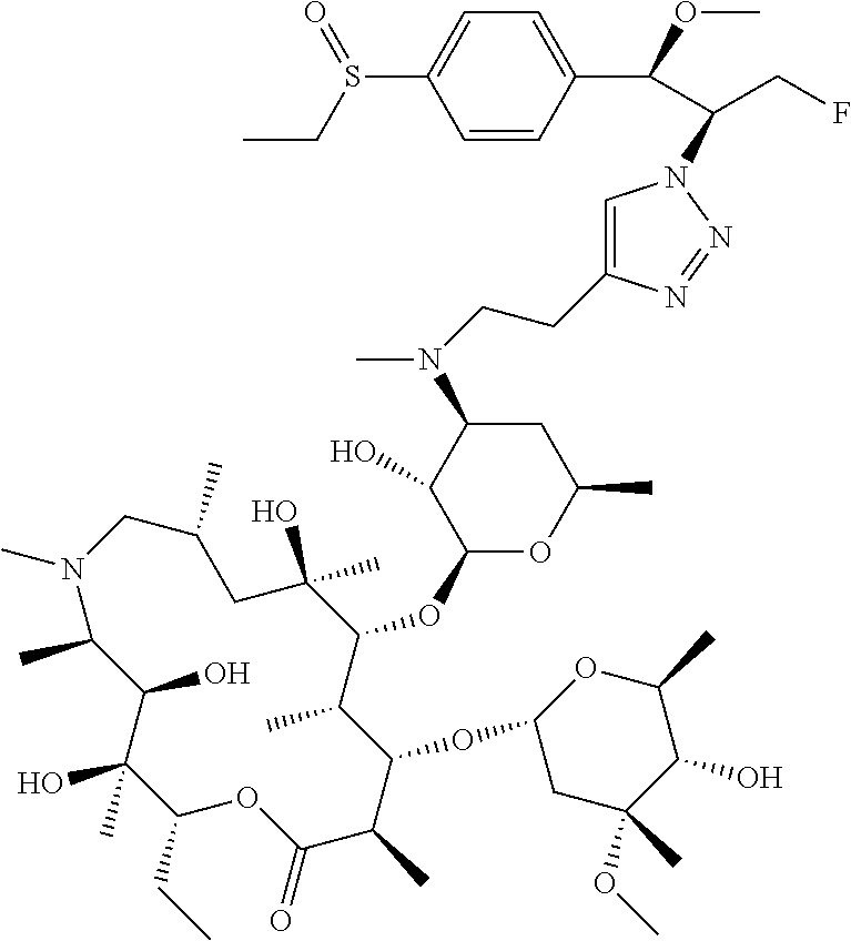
C1(N(CCC2=CN(C(CF)C(C3=CC=C(S(CC)=O)C=C3)OC)N=N2)C)C(O)C(OC2C(C)C(OC3CC(C)(OC)C(O)C(C)O3)C(C)C(=O)OC(CC)C(O)(C)C(O)C(C)N(C)CC(C)CC2(O)C)OC(C)C1
